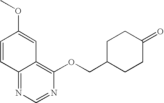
C1=CC2=NC=NC(OCC3CCC(=O)CC3)=C2C=C1OC
